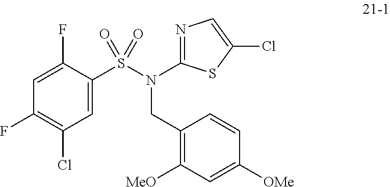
C1(F)=CC(F)=C(Cl)C=C1S(N(C1=NC=C(Cl)S1)CC1=C([MeO])C=C([OMe])C=C1)(=O)=O
